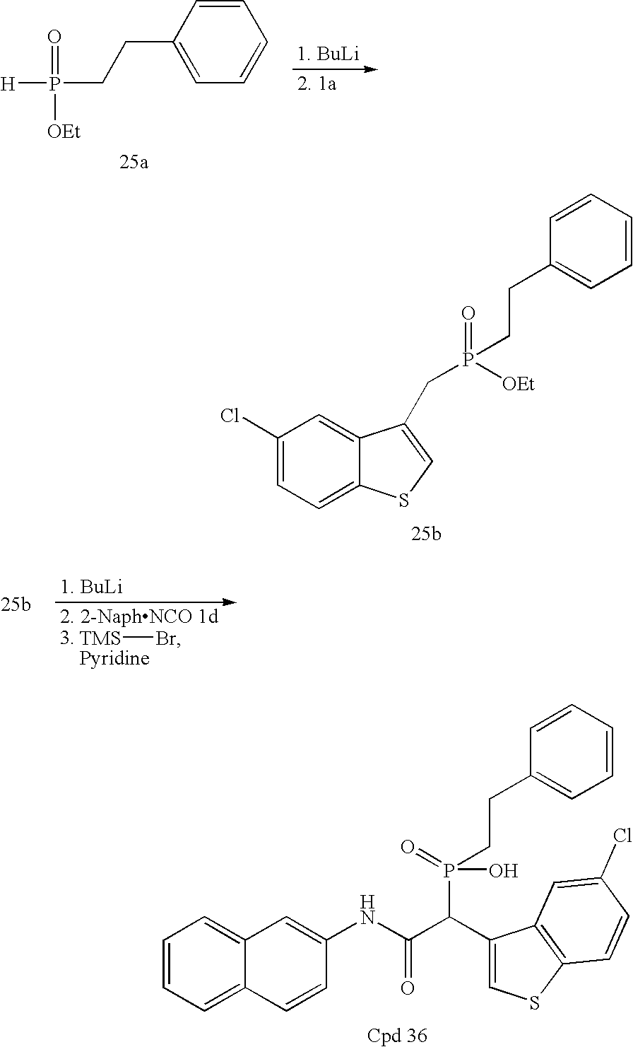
C1(Cl)=CC=C2C(=C1)C(CP(=O)([OEt])CCC1=CC=CC=C1)=CS2.C1=CC=C2C(=C1)C=C(NC(C(C1=CSC3=C1C=C(Cl)C=C3)P(=O)(O)CCC1=CC=CC=C1)=O)C=C2.[H]P(CCC1=CC=CC=C1)(=O)[OEt].[TMS]Br
